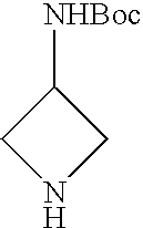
N1CC([NHBoc])C1
